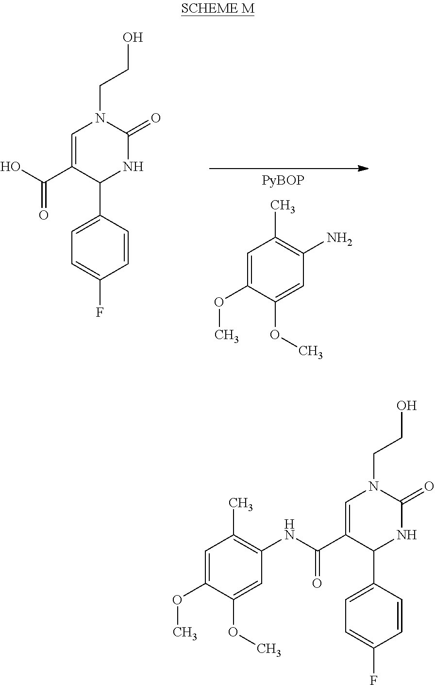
C1=C(OC)C(OC)=CC(N)=C1C.C(=O)(C1=CN(CCO)C(=O)NC1C1=CC=C(F)C=C1)O.C1=C(OC)C(OC)=CC(NC(=O)C2=CN(CCO)C(=O)NC2C2=CC=C(F)C=C2)=C1C
